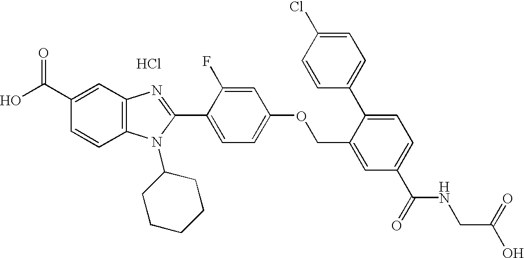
OC(C1=CC2=C(C=C1)N(C1CCCCC1)C(C1=CC=C(OCC3=CC(C(=O)NCC(O)=O)=CC=C3C3=CC=C(Cl)C=C3)C=C1F)=N2)=O.Cl
